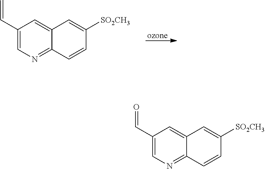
C1(C=C)=CN=C2C(=C1)C=C([SO2CH3])C=C2.[ozone].C1(C=O)=CN=C2C(=C1)C=C([SO2CH3])C=C2
